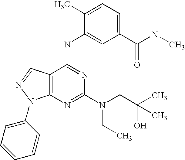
C12=C(C(NC3=CC(C(NC)=O)=CC=C3C)=NC(N(CC)CC(O)(C)C)=N1)C=NN2C1=CC=CC=C1
